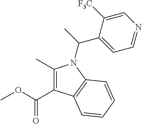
C1(C)=C(C(=O)OC)C2=C(N1C(C1=CC=NC=C1[F3C])C)C=CC=C2
